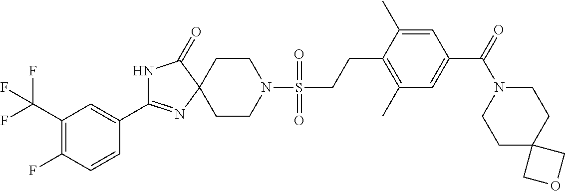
N1C(C2=CC(C(F)(F)F)=C(F)C=C2)=NC2(C1=O)CCN(S(CCC1=C(C)C=C(C(N3CCC4(CC3)COC4)=O)C=C1C)(=O)=O)CC2
